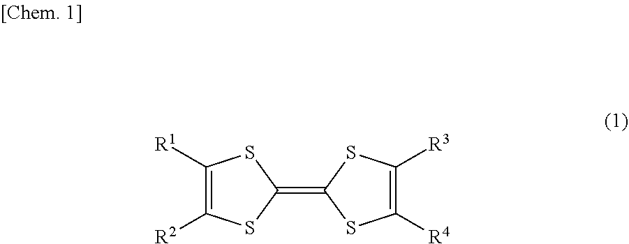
C1(=C2SC([R4])=C([R3])S2)SC([R1])=C([R2])S1
